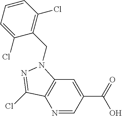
N1=CC(C(=O)O)=CC2=C1C(Cl)=NN2CC1=C(Cl)C=CC=C1Cl
